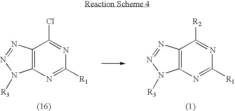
C12=C(N=C([R1])N=C1Cl)N([R3])N=N2.C12=C(N=C([R1])N=C1[R2])N([R3])N=N2
